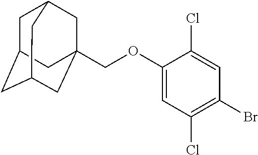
C1(Br)=C(Cl)C=C(OCC23CC4CC(CC(C2)C4)C3)C(Cl)=C1
